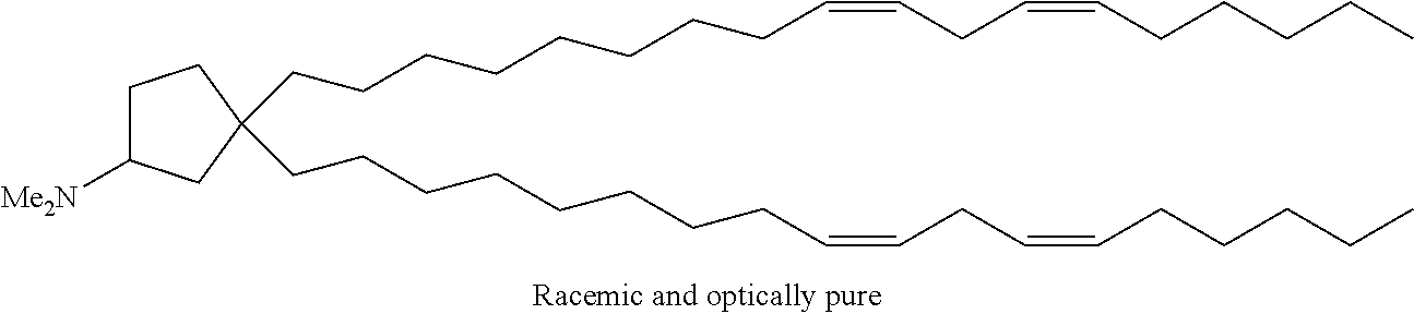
C(CCCCCCCC=CCC=CCCCCC)C1(CCCCCCCCC=CCC=CCCCCC)CC([Me2N])CC1
